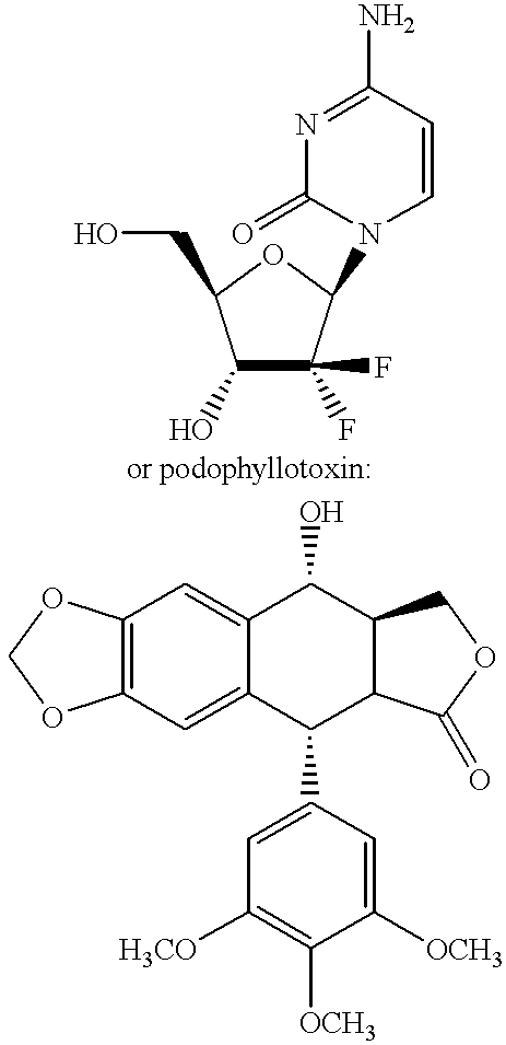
O1C(CO)C(O)C(F)(F)C1N1C(=O)N=C(N)C=C1.C12=C(C=C3C(=C1)C(O)C1C(C3C3=CC([H3CO])=C([OCH3])C([OCH3])=C3)C(=O)OC1)OCO2
